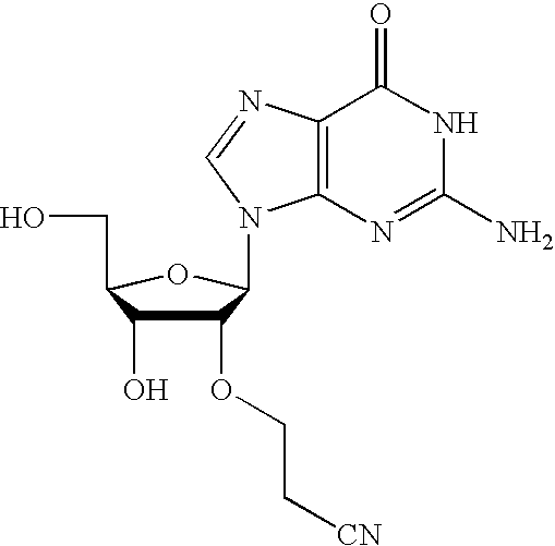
C1(OCC[CN])C(O)C(CO)OC1N1C2=C(N=C1)C(=O)NC(N)=N2
